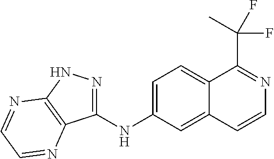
C1=C(NC2=NNC3=C2N=CC=N3)C=C2C(=C1)C(C(C)(F)F)=NC=C2
